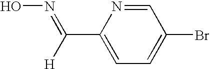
C1(C(=NO)[H])=CC=C(Br)C=N1
